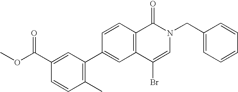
C1=CC2=C(C=C1C1=C(C)C=CC(C(OC)=O)=C1)C(Br)=CN(CC1=CC=CC=C1)C2=O
